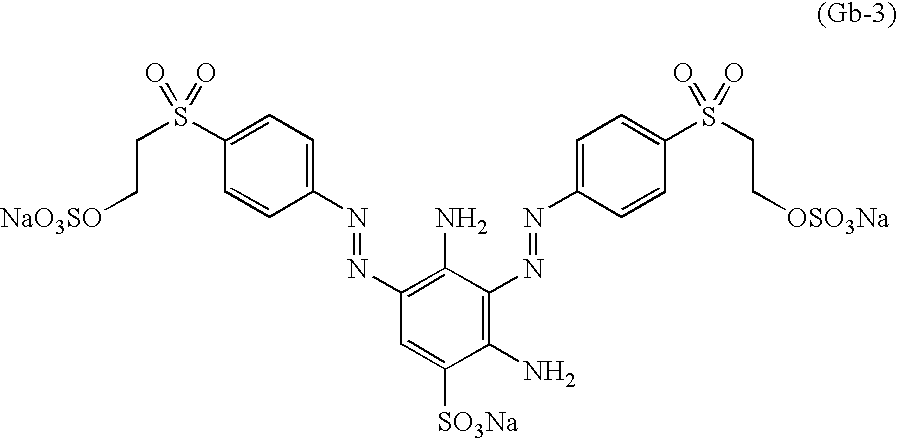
C1(N=NC2=C(N)C(N=NC3=CC=C(S(CC[OSO3Na])(=O)=O)C=C3)=C(N)C([SO3Na])=C2)=CC=C(S(CC[NaO3SO])(=O)=O)C=C1
